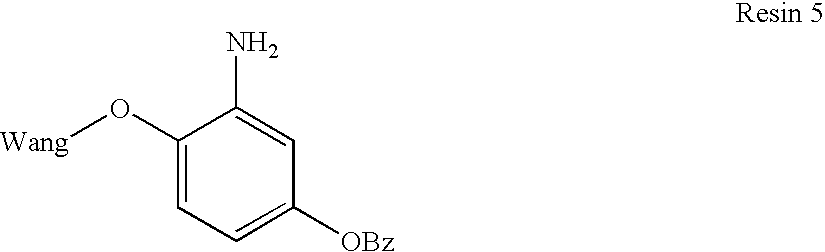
C1(O[Wang])=CC=C([OBz])C=C1N
